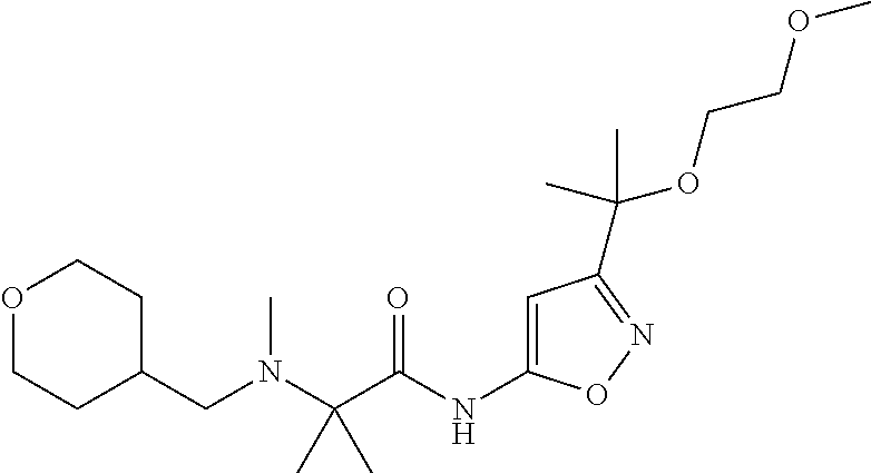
C(N(C)CC1CCOCC1)(C(=O)NC1=CC(C(OCCOC)(C)C)=NO1)(C)C
